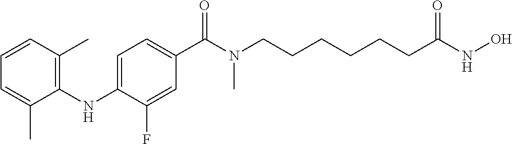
N(C1=C(C)C=CC=C1C)C1=CC=C(C(N(CCCCCCC(NO)=O)C)=O)C=C1F
